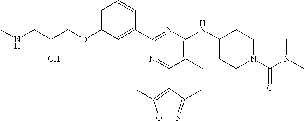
C1=C(OCC(CNC)O)C=C(C2=NC(NC3CCN(C(N(C)C)=O)CC3)=C(C)C(C3=C(C)ON=C3C)=N2)C=C1
